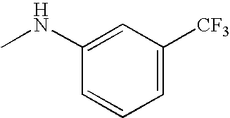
C1(NC)=CC([CF3])=CC=C1
